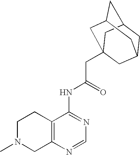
C1N(C)CC2=C(C1)C(NC(CC13CC4CC(CC(C1)C4)C3)=O)=NC=N2
